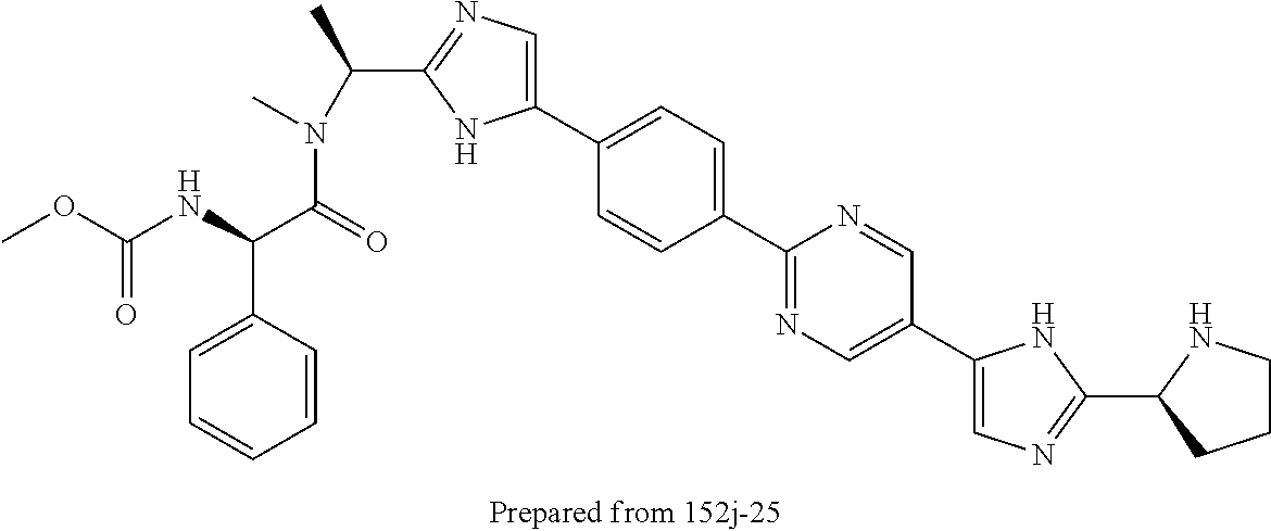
C1(C2=NC=C(C3=CN=C(C4NCCC4)N3)C=N2)=CC=C(C2=CN=C(C(N(C(C(NC(OC)=O)C3=CC=CC=C3)=O)C)C)N2)C=C1
